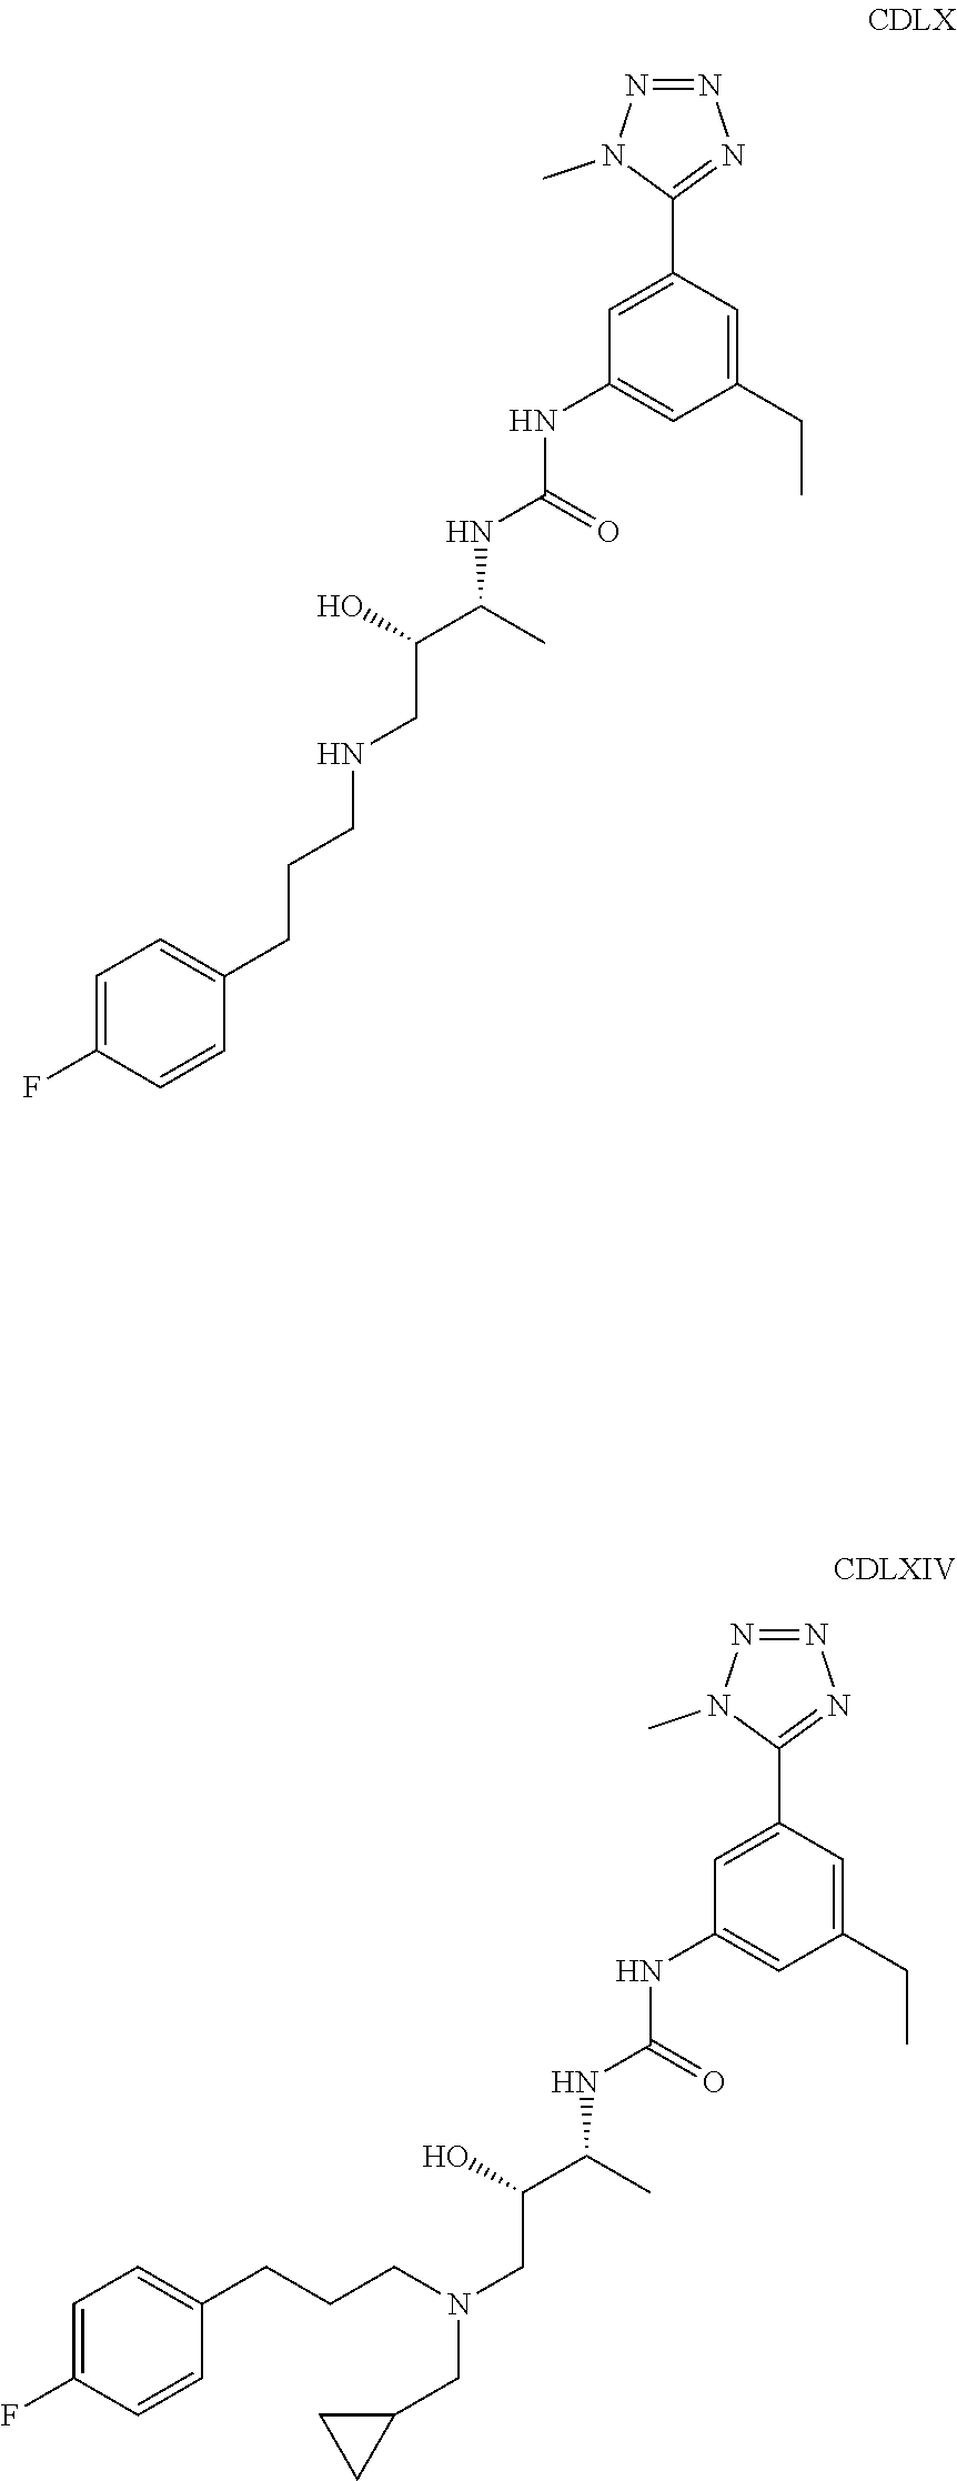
N(CC(C(C)NC(=O)NC1=CC(CC)=CC(C2=NN=NN2C)=C1)O)(CCCC1=CC=C(F)C=C1)CC1CC1.N(CC(C(C)NC(=O)NC1=CC(CC)=CC(C2=NN=NN2C)=C1)O)CCCC1=CC=C(F)C=C1
